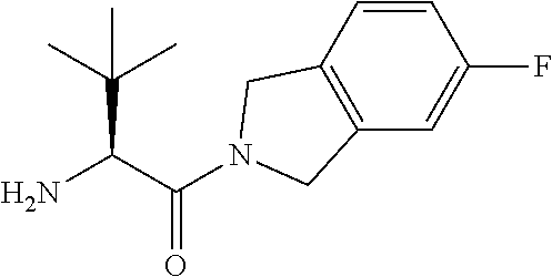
NC(C(N1CC2=C(C1)C=CC(F)=C2)=O)C(C)(C)C
